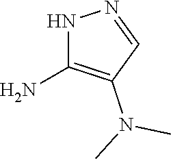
C1(N)=C(N(C)C)C=NN1
